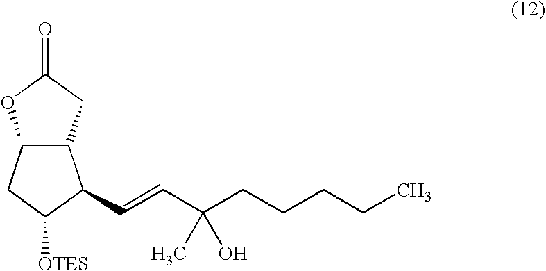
C12C(CC(=O)O1)C(C=CC(CCCCC)(C)O)C([OTES])C2
